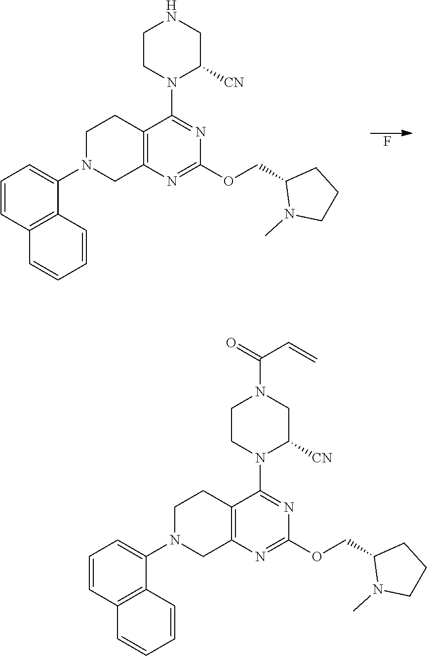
C1N(C2=CC=CC3=C2C=CC=C3)CC2=C(C1)C(N1C([CN])CNCC1)=NC(OCC1N(C)CCC1)=N2.F.C1N(C2=CC=CC3=C2C=CC=C3)CC2=C(C1)C(N1C([CN])CN(C(C=C)=O)CC1)=NC(OCC1N(C)CCC1)=N2
